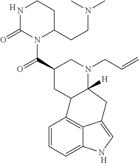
[H].C1=CC=C2C3=C1C1CC(C(N4C(=O)NCCC4CCN(C)C)=O)CN(CC=C)C1([H])CC3=CN2.[H]
